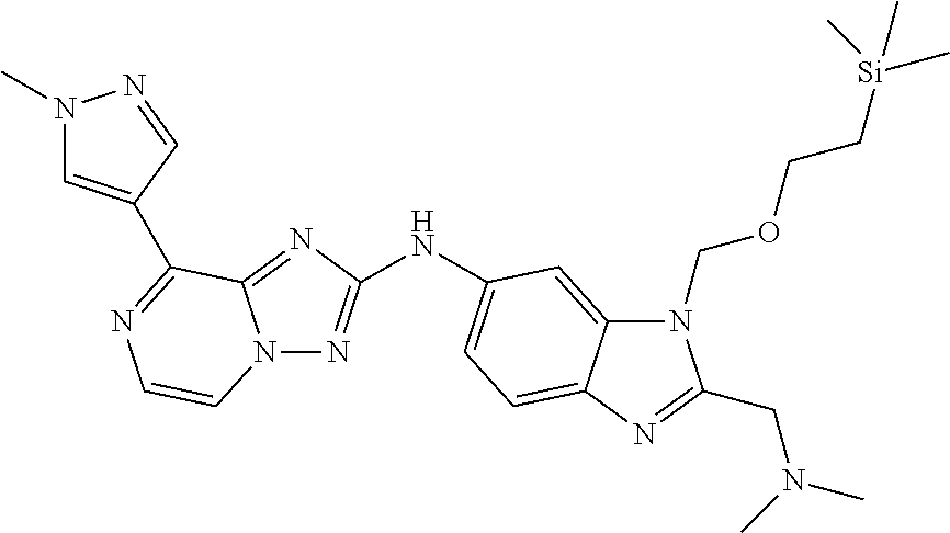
N12N=C(NC3=CC=C4C(=C3)N(COCC[Si](C)(C)C)C(CN(C)C)=N4)N=C1C(C1=CN(C)N=C1)=NC=C2
